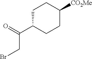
C1C(C(CBr)=O)CCC([CO2Me])C1
